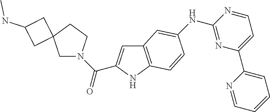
C12=C(NC(C(=O)N3CC4(CC3)CC(NC)C4)=C1)C=CC(NC1=NC(C3=CC=CC=N3)=CC=N1)=C2
